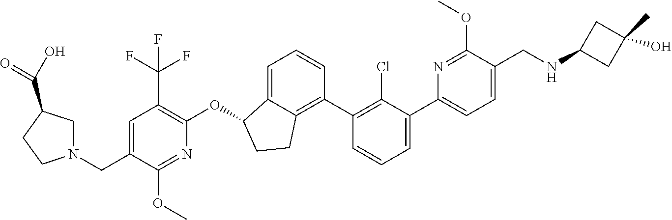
C1(CN2CC(C(O)=O)CC2)=CC(C(F)(F)F)=C(OC2C3=CC=CC(C4=C(Cl)C(C5=CC=C(CNC6CC(O)(C)C6)C(OC)=N5)=CC=C4)=C3CC2)N=C1OC
